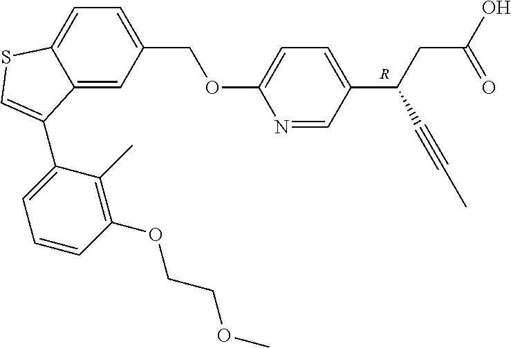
C12=CC(COC3=CC=C(C(CC(O)=O)C#CC)C=N3)=CC=C1SC=C2C1=CC=CC(OCCOC)=C1C.[R]
